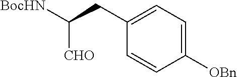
C1=C(CC([CHO])[BocHN])C=CC([OBn])=C1
